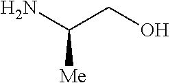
C(CO)(N)[Me]
